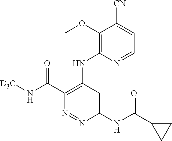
[CN]C1=CC=NC(NC2=C(C(N[D3C])=O)N=NC(NC(C3CC3)=O)=C2)=C1OC
